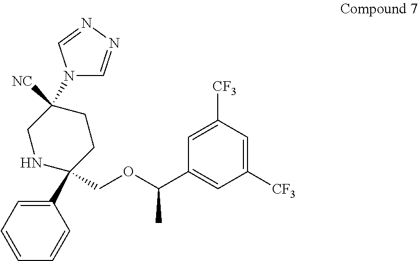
C1(C2(COC(C3=CC([CF3])=CC([CF3])=C3)C)CCC([NC])(N3C=NN=C3)CN2)=CC=CC=C1
